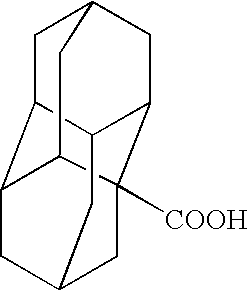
C1C2C3C4CC1CC1C2CC(CC41[COOH])C3
